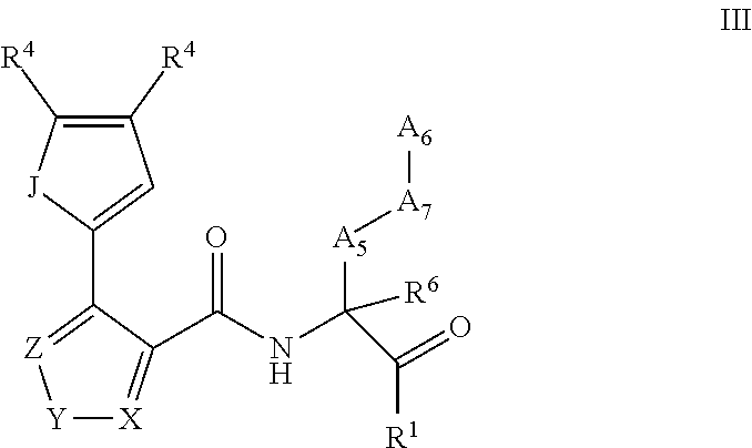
[Y]1[X]=C(C(NC([A5][A7][A6])([R6])C(=O)[R1])=O)C(C2=CC([R4])=C([R4])[J]2)=[Z]1
